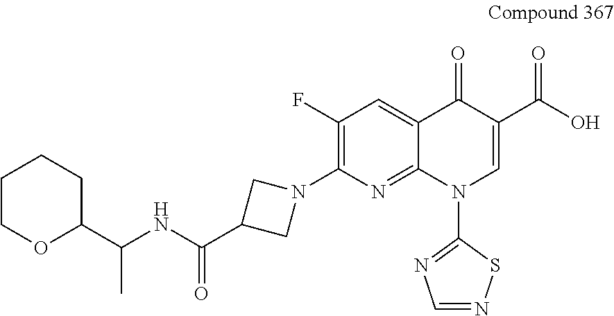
C12=CC(F)=C(N3CC(C(NC(C4OCCCC4)C)=O)C3)N=C1N(C1=NC=NS1)C=C(C(O)=O)C2=O
